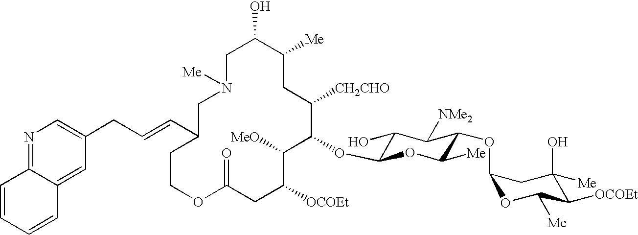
C1C(O)C([Me])CC([CH2CHO])C(OC2C(O)C([NMe2])C(OC3OC([Me])C([OCOEt])C(O)([Me])C3)C([Me])O2)C([MeO])C([OCOEt])CC(=O)OCCC(C=CCC2=CN=C3C(=C2)C=CC=C3)CN1[Me]
